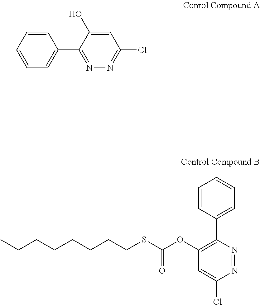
C1=CC=C(C2=NN=C(Cl)C=C2O)C=C1.CCCCCCCCSC(OC1=C(C2=CC=CC=C2)N=NC(Cl)=C1)=O
